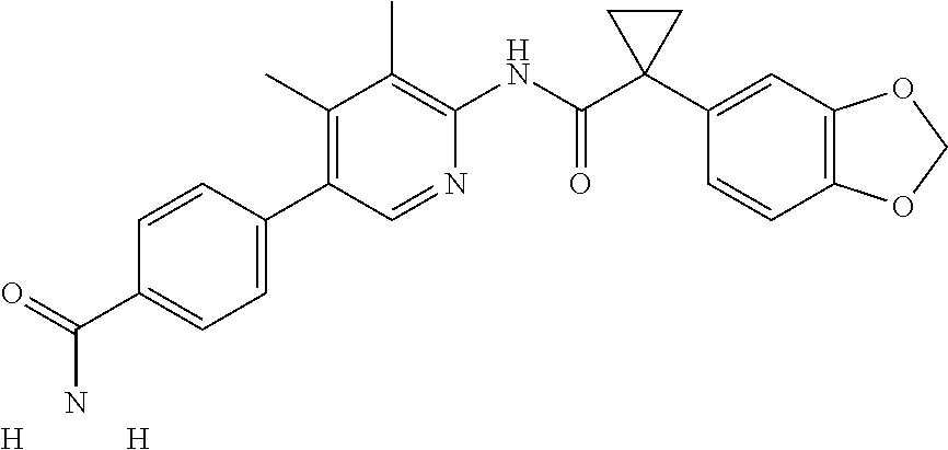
C1(C)=C(C2=CC=C(C(=O)N)C=C2)C=NC(NC(C2(C3=CC4=C(C=C3)OCO4)CC2)=O)=C1C.[H].[H]
